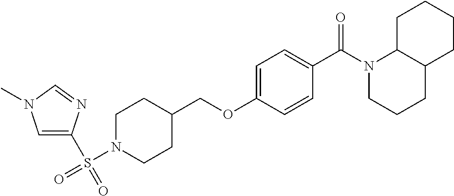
C1=C(S(=O)(N2CCC(COC3=CC=C(C(N4CCCC5C4CCCC5)=O)C=C3)CC2)=O)N=CN1C
